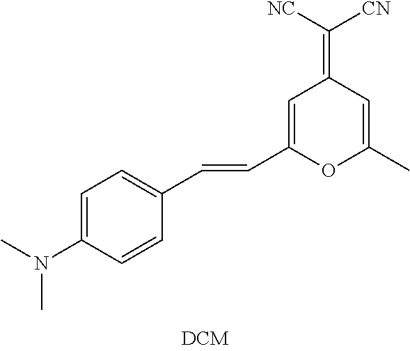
C1=C(N(C)C)C=CC(C=CC2=CC(=C([CN])[CN])C=C(C)O2)=C1
